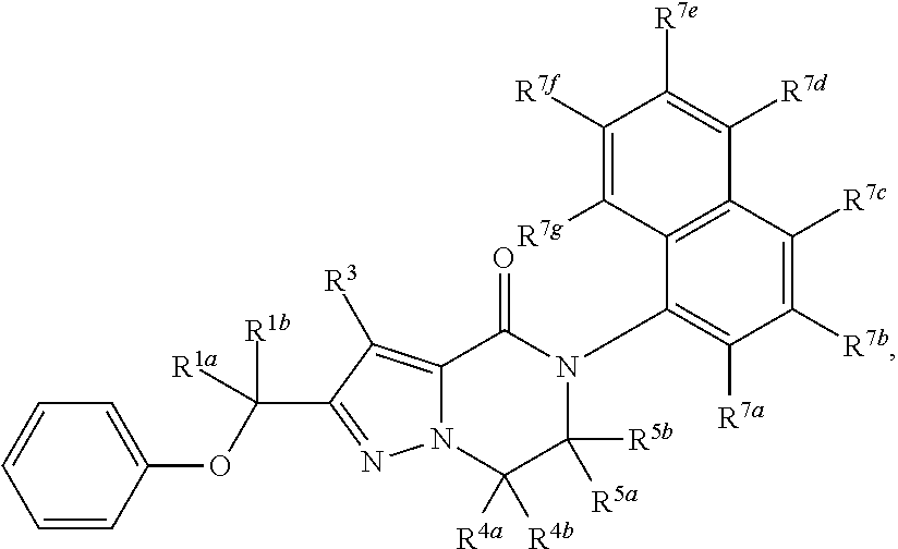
N12C(=C([R3])C(C([R1a])(OC3=CC=CC=C3)[R1b])=N1)C(=O)N(C1=C([R7a])C([R7b])=C([R7c])C3=C1C([R7g])=C([R7f])C([R7e])=C3[R7d])C([R5a])([R5b])C2([R4a])[R4b]
